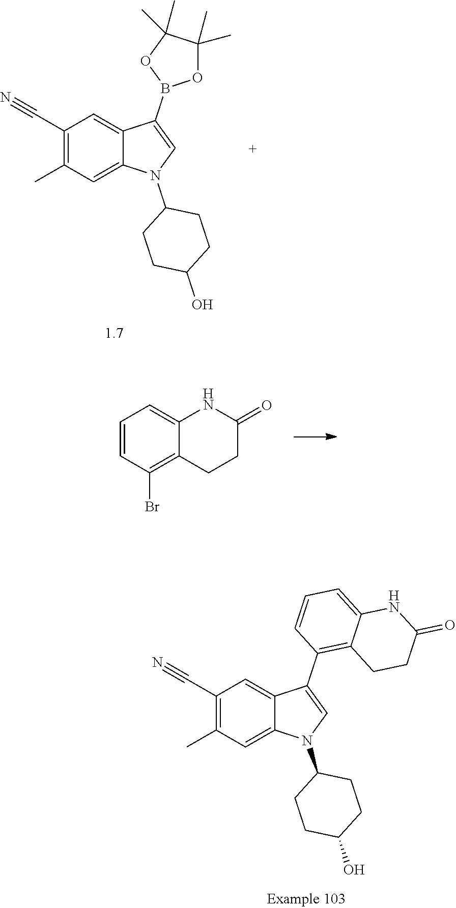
C1(C#N)=C(C)C=C2C(=C1)C(B1OC(C)(C)C(C)(C)O1)=CN2C1CCC(O)CC1.C1=CC(Br)=C2C(=C1)NC(=O)CC2.C1(C#N)=C(C)C=C2C(=C1)C(C1=C3C(=CC=C1)NC(=O)CC3)=CN2C1CCC(O)CC1
